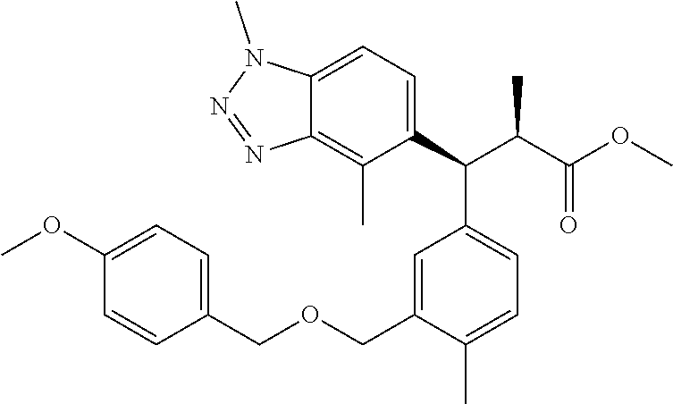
C1=C(COCC2=CC=C(OC)C=C2)C(C)=CC=C1C(C(C(=O)OC)C)C1=CC=C2C(=C1C)N=NN2C
